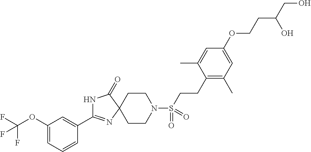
C1CN(S(CCC2=C(C)C=C(OCCC(CO)O)C=C2C)(=O)=O)CCC12N=C(C1=CC(OC(F)(F)F)=CC=C1)NC2=O
